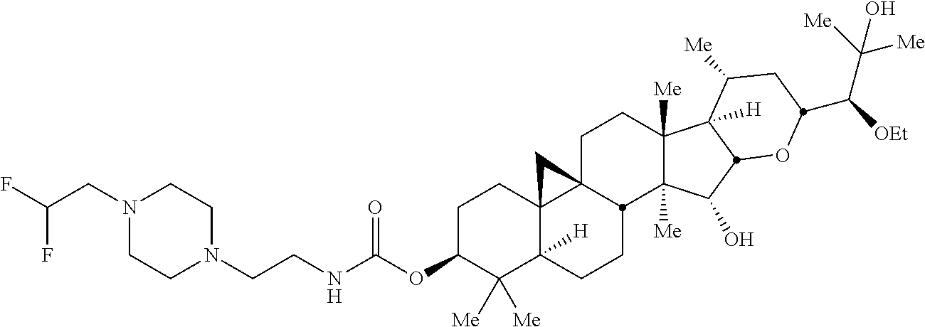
C1C(OC(NCCN2CCN(CC(F)F)CC2)=O)C([Me])([Me])C2([H])C3(C1)C1(CCC4([Me])C([Me])(C(O)C5C4([H])C([Me])CC(C([OEt])C([Me])([Me])O)O5)C1CC2)C3
